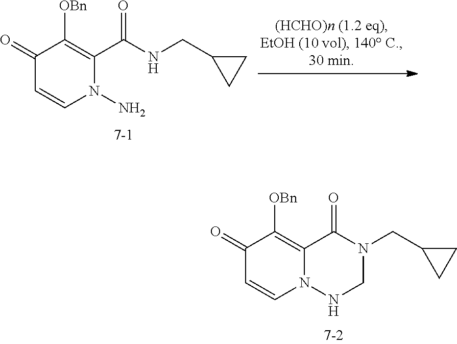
C1(=O)C=CN2C(=C1[OBn])C(=O)N(CC1CC1)CN2.C1(=O)C=CN(N)C(C(NCC2CC2)=O)=C1[OBn]
